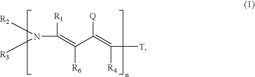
N(C(=C(C(=C([R4])[T])[Q])[R6])[R1])([R2])[R3]
